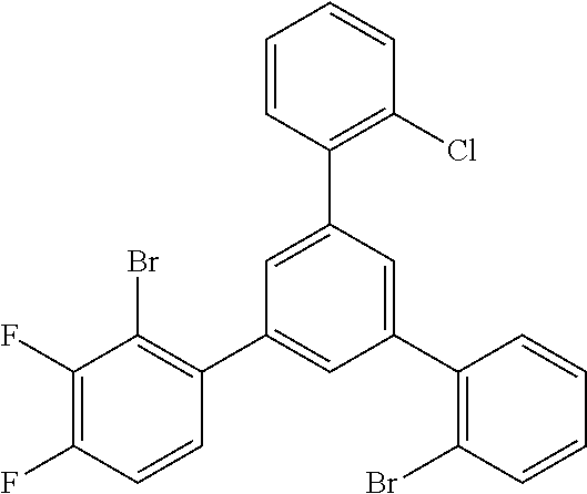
C1(F)=C(F)C=CC(C2=CC(C3=C(Br)C=CC=C3)=CC(C3=C(Cl)C=CC=C3)=C2)=C1Br
